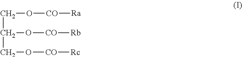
C(O[CO][Ra])C(CO[CO][Rc])O[CO][Rb]
